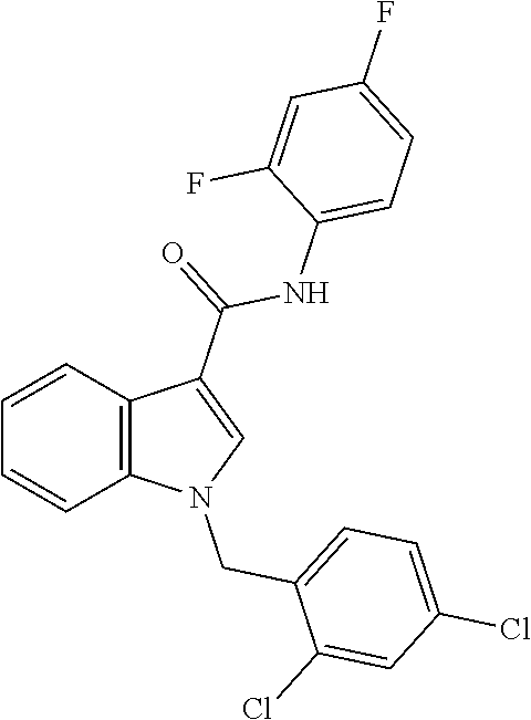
C1=CC2=C(C=C1)N(CC1=CC=C(Cl)C=C1Cl)C=C2C(NC1=CC=C(F)C=C1F)=O
